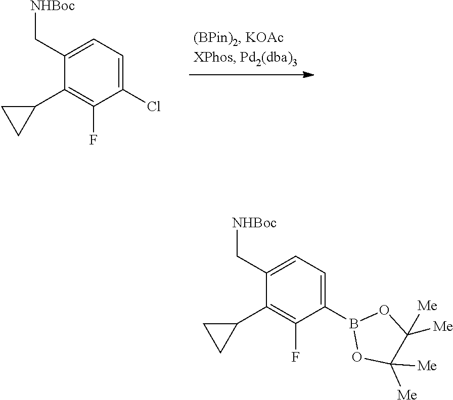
C1(C[NHBoc])=CC=C(Cl)C(F)=C1C1CC1.C1(C[NHBoc])=CC=C(B2OC([Me])([Me])C([Me])([Me])O2)C(F)=C1C1CC1
